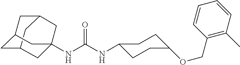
C12CC3CC(C1)CC(NC(NC1CCC(OCC4=C(C)C=CC=C4)CC1)=O)(C3)C2
